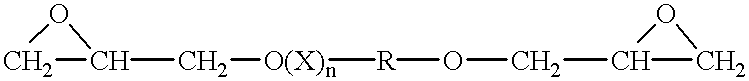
C1C(C[O(X)n][R]OCC2CO2)O1
